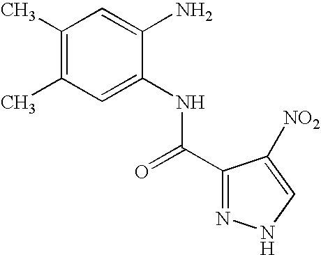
CC1=C(C)C=C(NC(C2=NNC=C2[NO2])=O)C(N)=C1
